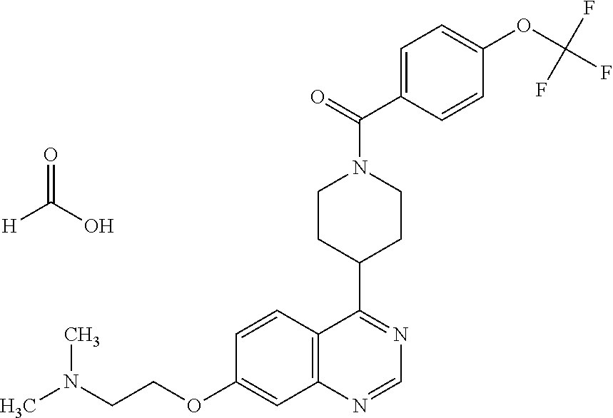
O(C1=CC2=C(C=C1)C(C1CCN(C(=O)C3=CC=C(OC(F)(F)F)C=C3)CC1)=NC=N2)CCN(C)C.O=C([H])O
